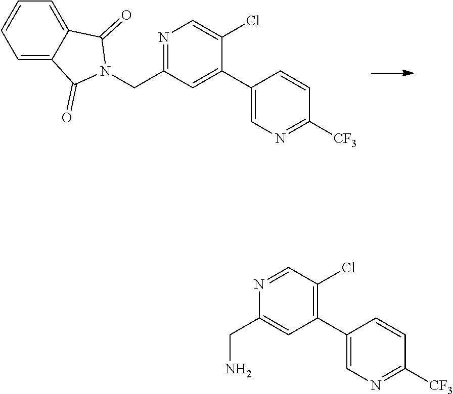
C1=C2C(=CC=C1)C(=O)N(CC1=NC=C(Cl)C(C3=CN=C([CF3])C=C3)=C1)C2=O.N1=CC(Cl)=C(C2=CN=C([CF3])C=C2)C=C1CN
